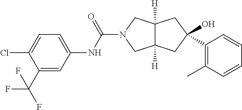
O=C(N1CC2([H])C([H])(C1)CC(O)(C1=C(C)C=CC=C1)C2)NC1=CC=C(Cl)C(C(F)(F)F)=C1
